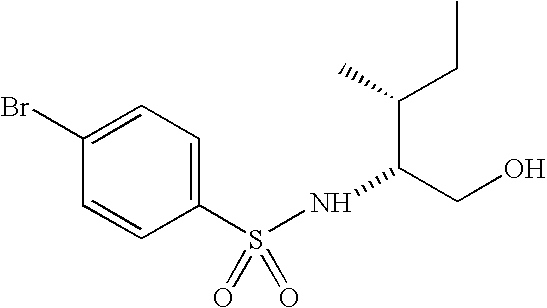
C1(Br)=CC=C(S(NC(CO)C(CC)C)(=O)=O)C=C1
